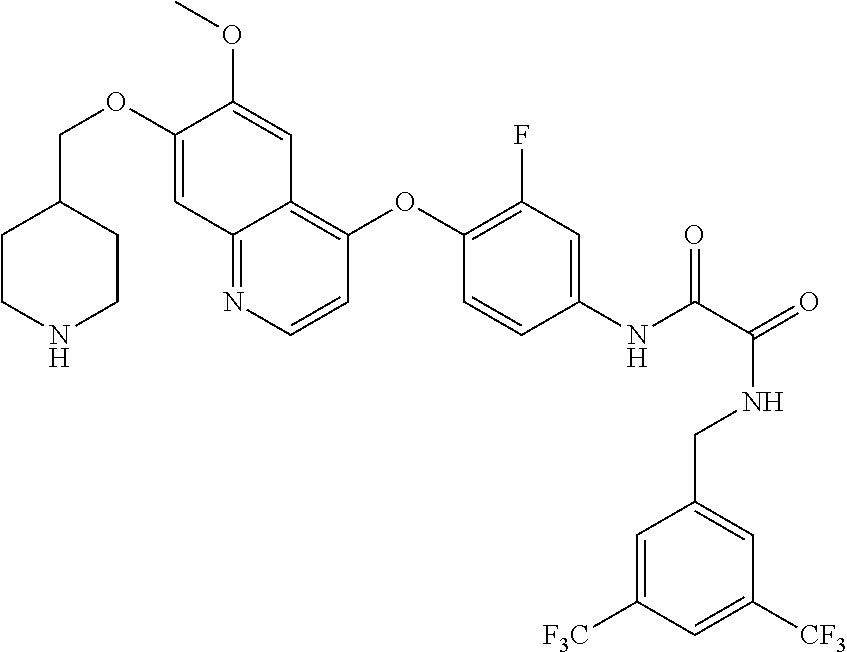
C1(COC2=CC3=NC=CC(OC4=C(F)C=C(NC(=O)C(NCC5=CC([CF3])=CC([F3C])=C5)=O)C=C4)=C3C=C2OC)CCNCC1
